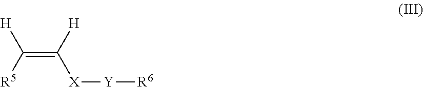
C(=C([H])[X][Y][R6])([R5])[H]
